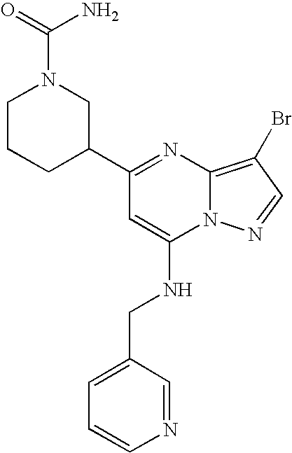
C1(C2CN(C(=O)N)CCC2)=NC2=C(Br)C=NN2C(NCC2=CC=CN=C2)=C1
